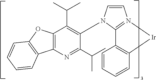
C12=C(OC3=C1C=CC=C3)C(C(C)C)=C(N1C=CN3=C1C1=C(C=CC=C1)[Ir]3)C(C(C)C)=N2
